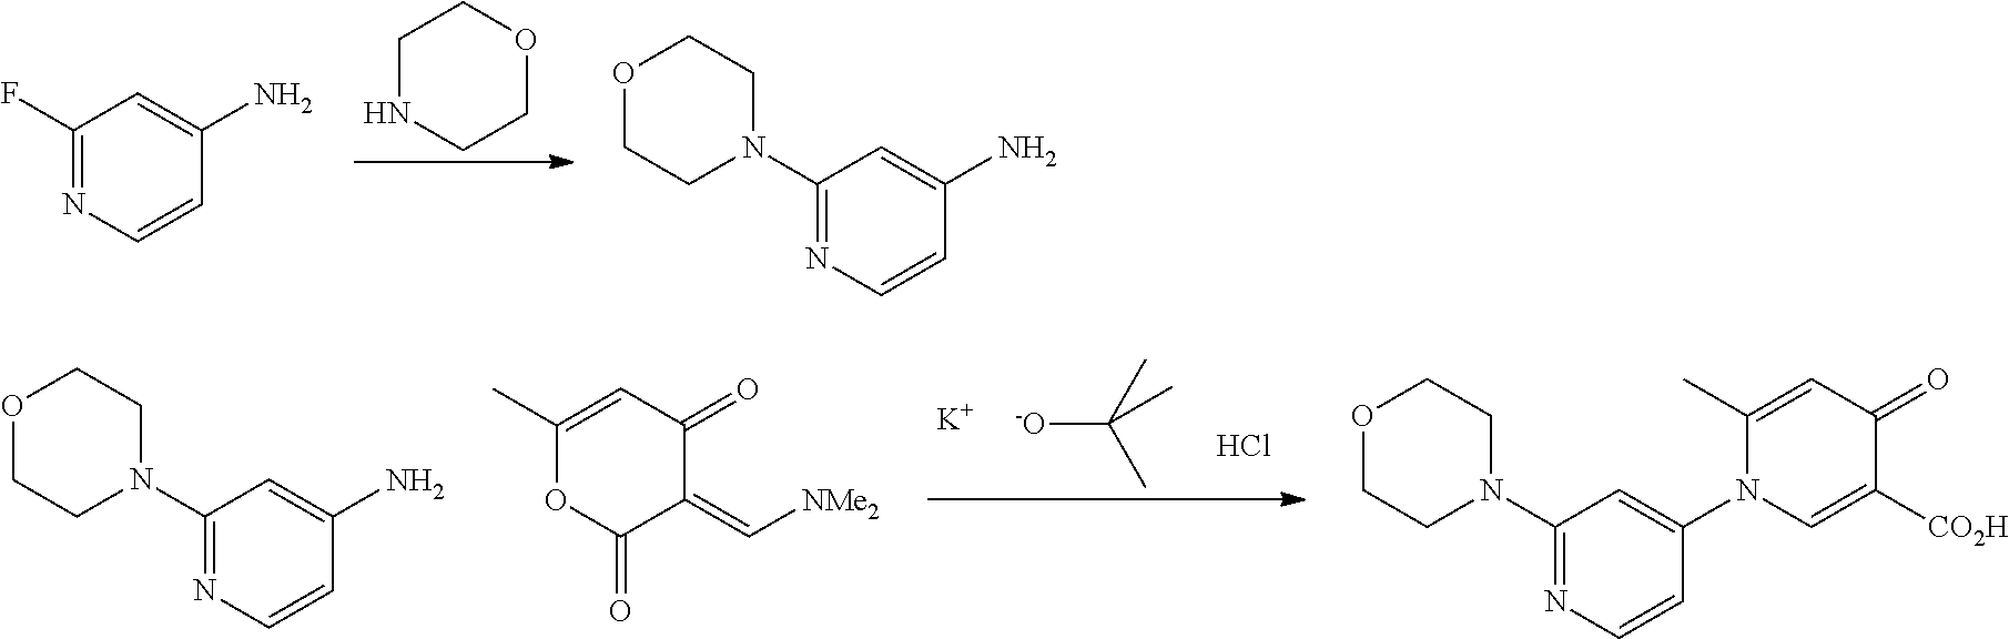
[-O]C(C)(C)C.[K].Cl.C1(N2CCOCC2)=NC=CC(N)=C1.C1(C)=CC(=O)C(=C[NMe2])C(=O)O1.C1(N2CCOCC2)=NC=CC(N2C=C([CO2H])C(=O)C=C2C)=C1.C1NCCOC1.C1(F)=NC=CC(N)=C1.C1(N2CCOCC2)=NC=CC(N)=C1
